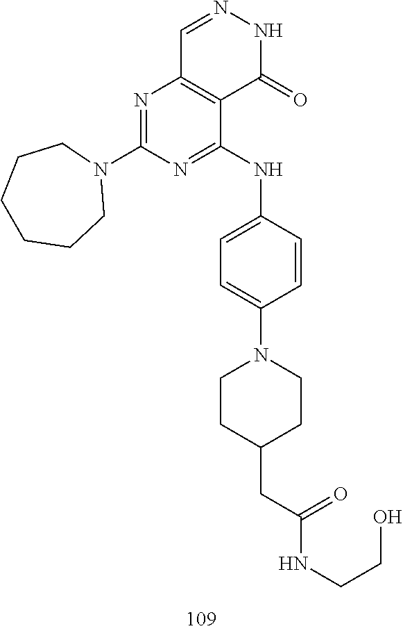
C1=NNC(=O)C2=C1N=C(N1CCCCCC1)N=C2NC1=CC=C(N2CCC(CC(NCCO)=O)CC2)C=C1
